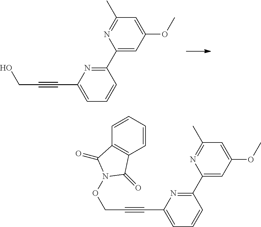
C1(C2=NC(C#CCO)=CC=C2)=CC(OC)=CC(C)=N1.C1(C2=NC(C#CCON3C(=O)C4=C(C=CC=C4)C3=O)=CC=C2)=CC(OC)=CC(C)=N1
